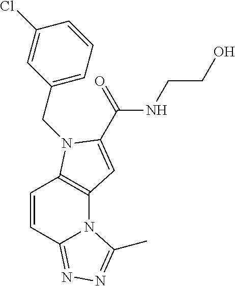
C12=C(N(CC3=CC=CC(Cl)=C3)C(C(NCCO)=O)=C1)C=CC1=NN=C(C)N21
